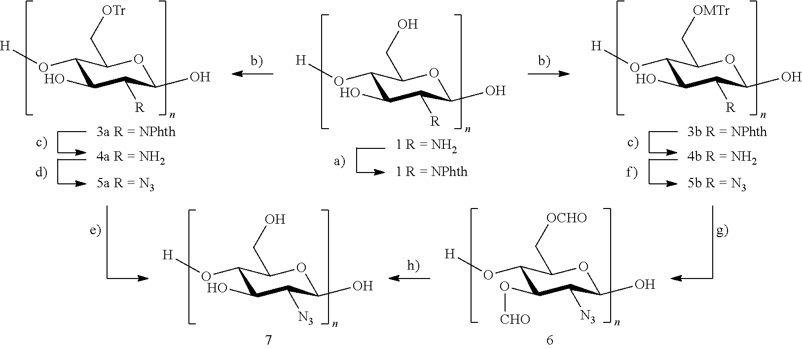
C1(O[H])C(O)C([R])C(O)OC1CO.C1(O[H])C(O)C([R])C(O)OC1C[OTr].C1(O[H])C(O)C([R])C(O)OC1C[OMTr].C1(O[H])C(O[CHO])C([N3])C(O)OC1C[OCHO].C1(O[H])C(O)C([N3])C(O)OC1CO
